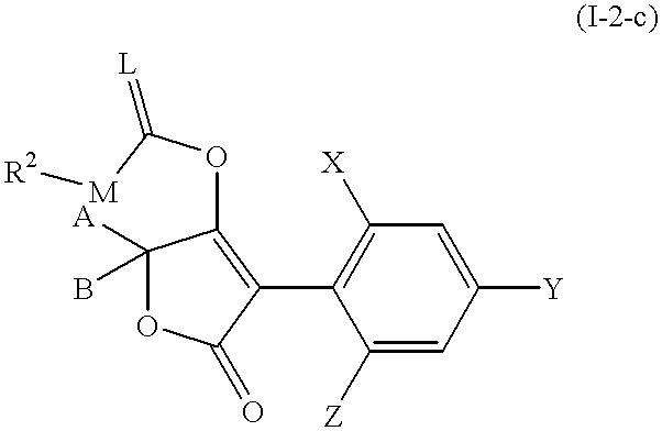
C1([A])(B)OC(=O)C(C2=C([X])C=C([Y])C=C2[Z])=C1OC([M][R2])=[L]
